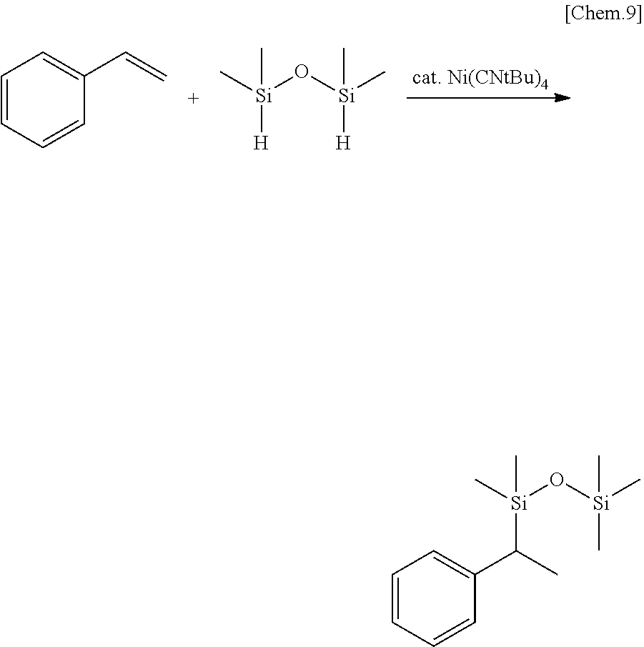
O([Si](C)([H])C)[Si](C)([H])C.C1=CC=CC(C=C)=C1.O([Si](C)(C)C)[Si](C)(C(C)C1=CC=CC=C1)C
